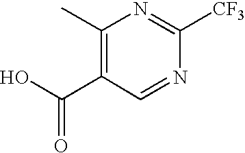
C1(C)=C(C(O)=O)C=NC([CF3])=N1
